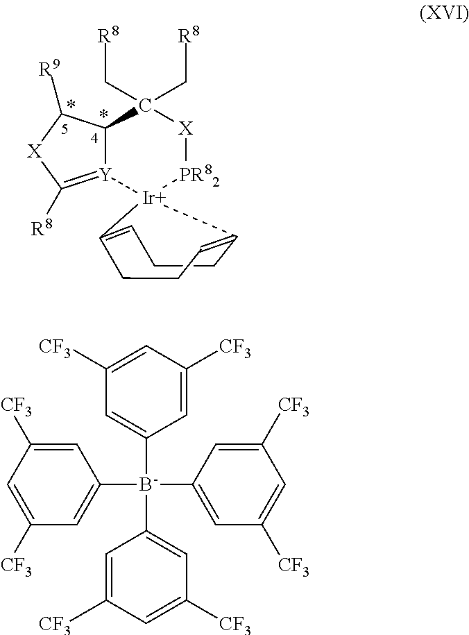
[Y]12=C([R8])[X]C([R9])C1C(C[R8])(C[R8])[X][PR82][Ir]21C2=CCCC1=CCC2.C1=C([CF3])C=C([CF3])C=C1[B-](C1=CC([CF3])=CC([CF3])=C1)(C1=CC([CF3])=CC([CF3])=C1)C1=CC([CF3])=CC([CF3])=C1
